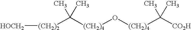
[(CH2)2]([HOCH2])C([(CH2)4]O[(CH2)4]C([CO2H])(C)C)(C)C
